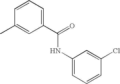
C1=CC=C(C(=O)NC2=CC=CC(Cl)=C2)C=C1C
